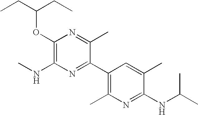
CCC(CC)OC1=C(NC)N=C(C2=C(C)N=C(NC(C)C)C(C)=C2)C(C)=N1
